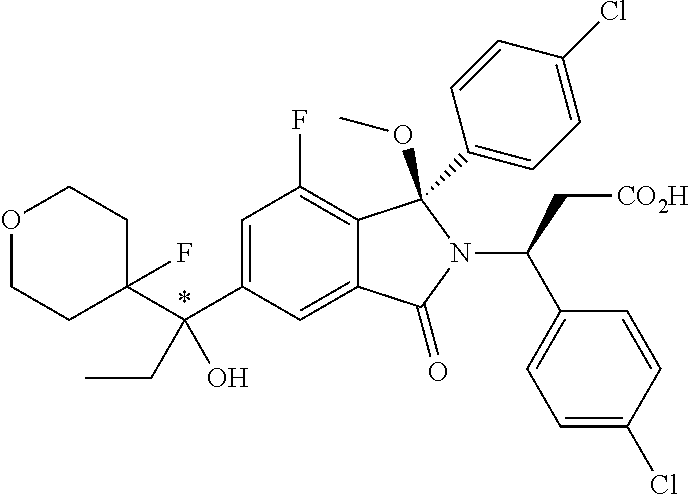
C1=C(C(C2(F)CCOCC2)(O)CC)C=C2C(=C1F)C(C1=CC=C(Cl)C=C1)(OC)N(C(C1=CC=C(Cl)C=C1)C[CO2H])C2=O
